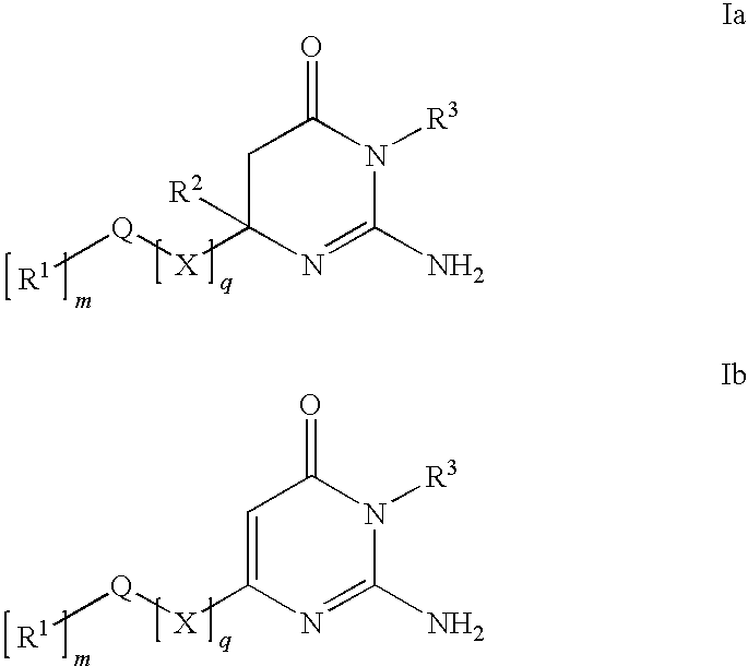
C1C([X][Q][R1])([R2])N=C(N)N([R3])C1=O.C1=C([X][Q][R1])N=C(N)N([R3])C1=O
